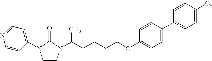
C(CCCOC1=CC=C(C2=CC=C(Cl)C=C2)C=C1)C(N1C(=O)N(C2=CC=NC=C2)CC1)C
